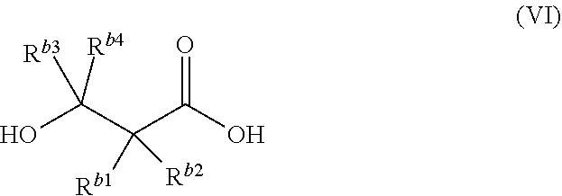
O=C(O)C(C(O)([Rb3])[Rb4])([Rb2])[Rb1]
